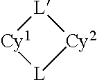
[Cy1]1[L][Cy2][L]1
